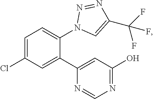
C1=C(Cl)C=C(C2=CC(O)=NC=N2)C(N2C=C(C(F)(F)F)N=N2)=C1
